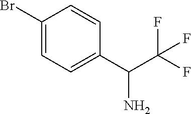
C1(Br)=CC=C(C(C(F)(F)F)N)C=C1
